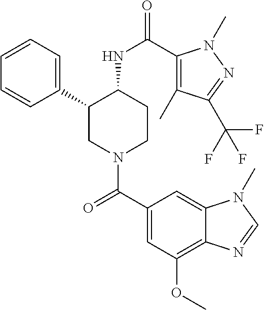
C1=CC=C(C2CN(C(C3=CC(OC)=C4C(=C3)N(C)C=N4)=O)CCC2NC(=O)C2=C(C)C(C(F)(F)F)=NN2C)C=C1
